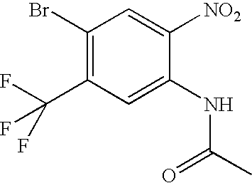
C1(Br)=C(C(F)(F)F)C=C(NC(C)=O)C([NO2])=C1
